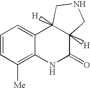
C1=CC([Me])=C2C(=C1)C1([H])C([H])(C(=O)N2)CNC1
